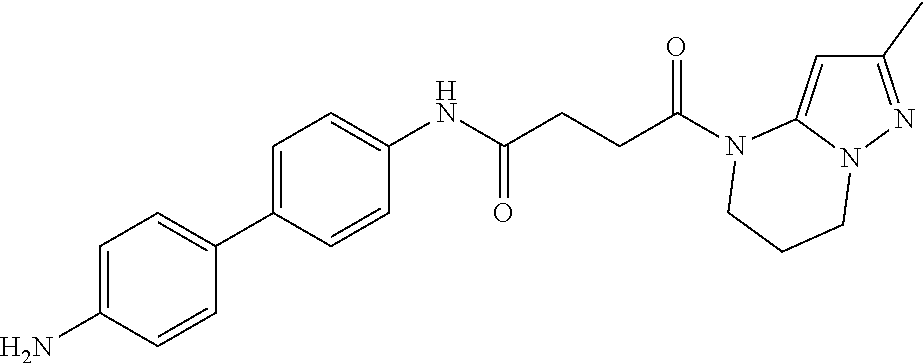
C1(C)=NN2C(=C1)N(C(CCC(NC1=CC=C(C3=CC=C(N)C=C3)C=C1)=O)=O)CCC2
